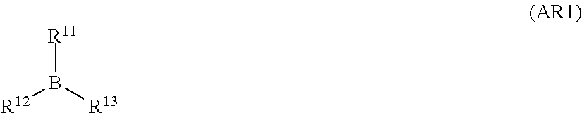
[R11]B([R12])[R13]
